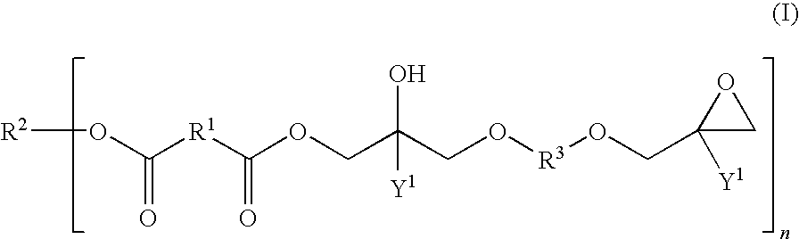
[R2]OC(=O)[R1]C(=O)OCC(O)(CO[R3]OCC1([Y1])CO1)[Y1]
